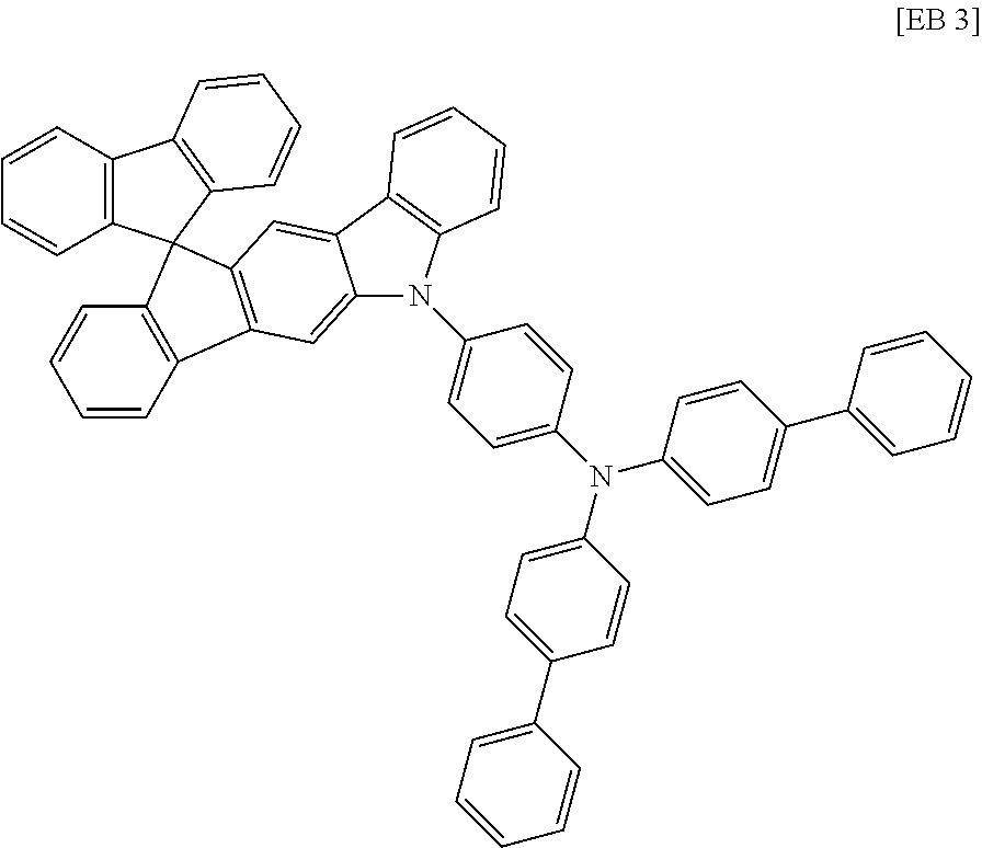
C1=CC2=C(C=C1)C1(C3=C2C=CC=C3)C2=C(C=C3N(C4=CC=C(N(C5=CC=C(C6=CC=CC=C6)C=C5)C5=CC=C(C6=CC=CC=C6)C=C5)C=C4)C4=C(C3=C2)C=CC=C4)C2=C1C=CC=C2
